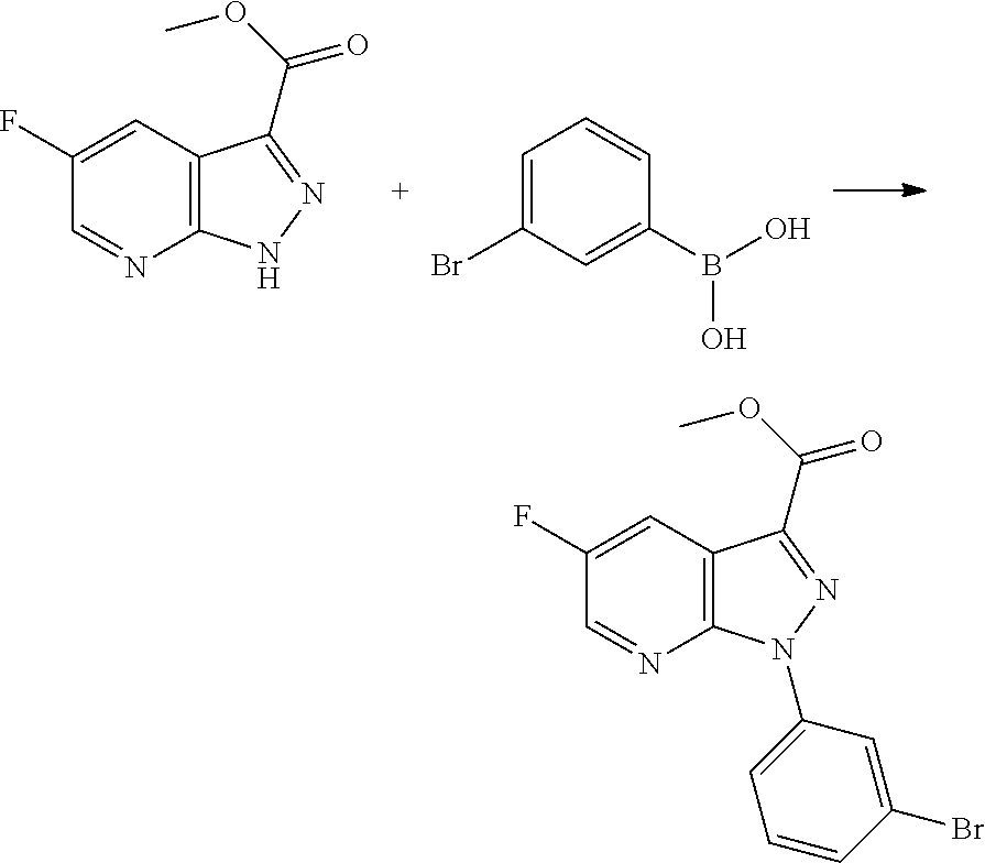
C12=C(C=C(F)C=N1)C(C(OC)=O)=NN2.C1=C(Br)C=C(B(O)O)C=C1.C12=C(C=C(F)C=N1)C(C(OC)=O)=NN2C1=CC=CC(Br)=C1
